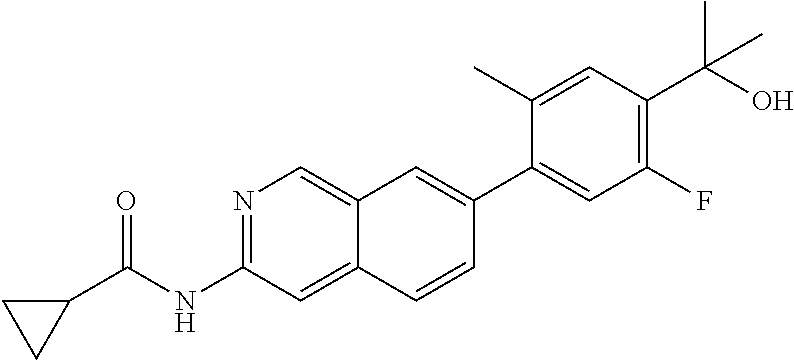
N1=C(NC(C2CC2)=O)C=C2C(=C1)C=C(C1=CC(F)=C(C(O)(C)C)C=C1C)C=C2
